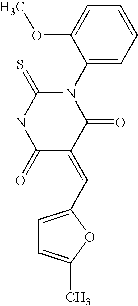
C1(N2C(=S)NC(=O)C(=CC3=CC=C(C)O3)C2=O)=CC=CC=C1OC
